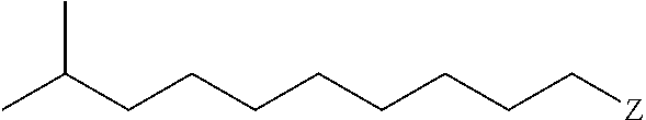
C(CCCCC[Z])CCC(C)C
